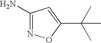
C1(N)=NOC(C(C)(C)C)=C1
